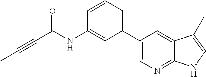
C(C(NC1=CC(C2=CN=C3C(=C2)C(C)=CN3)=CC=C1)=O)#CC
